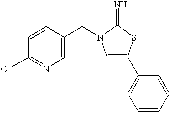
C1=CC(CN2C=C(C3=CC=CC=C3)SC2=N)=CN=C1Cl
